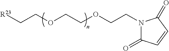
[R23]CCOCCOCCN1C(=O)C=CC1=O
